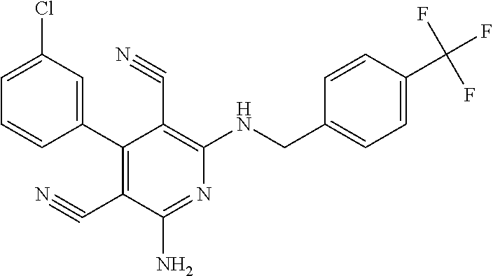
C1(C2=C(C#N)C(N)=NC(NCC3=CC=C(C(F)(F)F)C=C3)=C2C#N)=CC(Cl)=CC=C1
